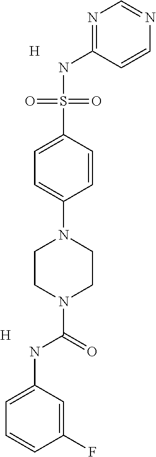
N1=C(NS(C2=CC=C(N3CCN(C(=O)NC4=CC=CC(F)=C4)CC3)C=C2)(=O)=O)C=CN=C1.[H].[H]
